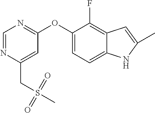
C1=NC(CS(=O)(=O)C)=CC(OC2=CC=C3C(=C2F)C=C(C)N3)=N1
